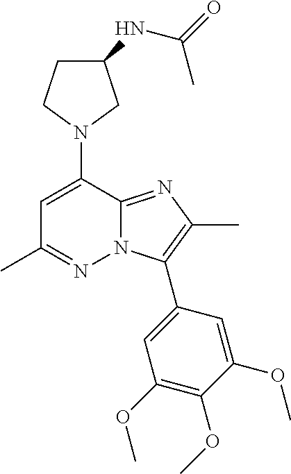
C1C(NC(=O)C)CN(C2=CC(C)=NN3C2=NC(C)=C3C2=CC(OC)=C(OC)C(OC)=C2)C1
